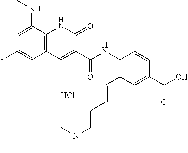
C1=C(NC)C2=C(C=C1F)C=C(C(NC1=C(C=CCCN(C)C)C=C(C(O)=O)C=C1)=O)C(=O)N2.Cl
